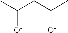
C(CC(C)[O-])([O-])C
